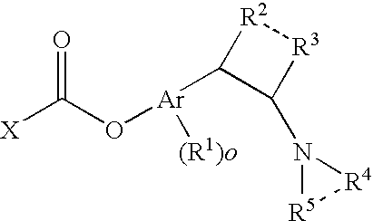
[X]C(O[Ar](C1C(N2[R5][R4]2)[R3][R2]1)[(R1)o])=O
